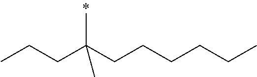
CC(CCCCCC)(CCC)C
